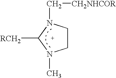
C1CN(C[CH2NHCOR])C([RCH2])N1C
